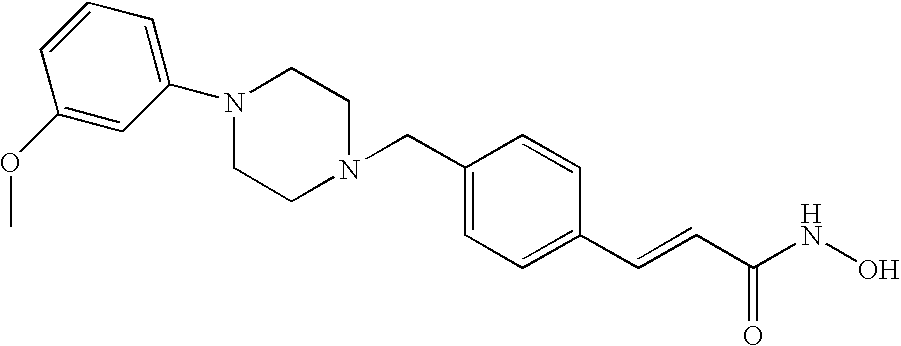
C1(OC)=CC(N2CCN(CC3=CC=C(C=CC(NO)=O)C=C3)CC2)=CC=C1
